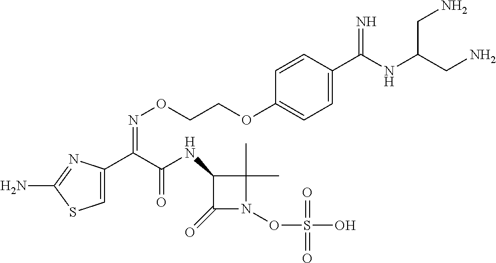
C1=C(C(C(NC2C(=O)N(OS(O)(=O)=O)C2(C)C)=O)=NOCCOC2=CC=C(C(NC(CN)CN)=N)C=C2)N=C(N)S1
